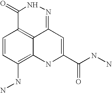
C1=CC(NN)=C2C3=C1C(=O)NN=C3C=C(C(NN)=O)N2
